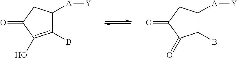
C1(B)=C(O)C(=O)CC1[A][Y].C1(B)C([A][Y])CC(=O)C1=O
